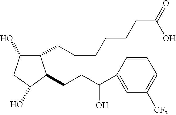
C1(CCCCCCC(=O)O)C(O)CC(O)C1CCC(C1=CC([CF3])=CC=C1)O
